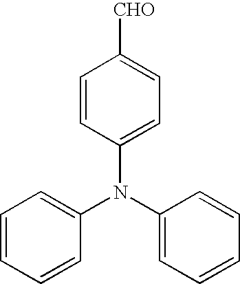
C1=CC(N(C2=CC=CC=C2)C2=CC=CC=C2)=CC=C1[CHO]
